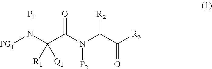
C(C(N(C(C([R3])=O)[R2])[P2])=O)(N([PG1])[P1])([R1])[Q1]
